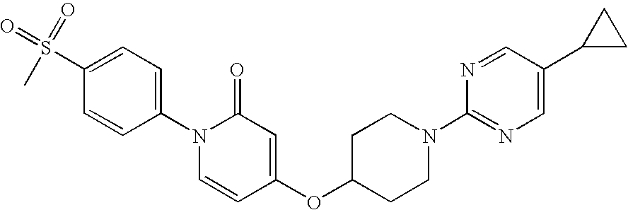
C1(S(C)(=O)=O)=CC=C(N2C=CC(OC3CCN(C4=NC=C(C5CC5)C=N4)CC3)=CC2=O)C=C1
